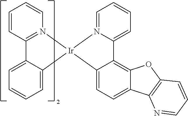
C1=CC2=N(C=C1)[Ir]1(C3=CC=CC=C23)C2=CC=C3C(=C2C2=CC=CC=N12)OC1=C3N=CC=C1
